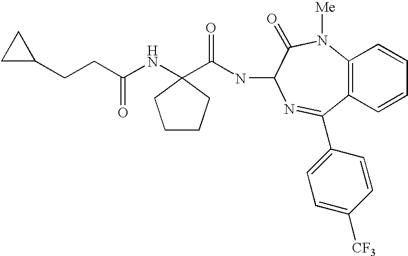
C(CC(NC1(C(=O)NC2C(=O)N([Me])C3=C(C=CC=C3)C(C3=CC=C([CF3])C=C3)=N2)CCCC1)=O)C1CC1
